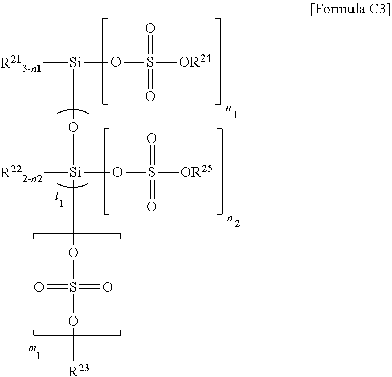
[R213-n1][Si](OS([OR24])(=O)=O)O[Si]([R222-n2])(OS([OR25])(=O)=O)OS(O[R23])(=O)=O
